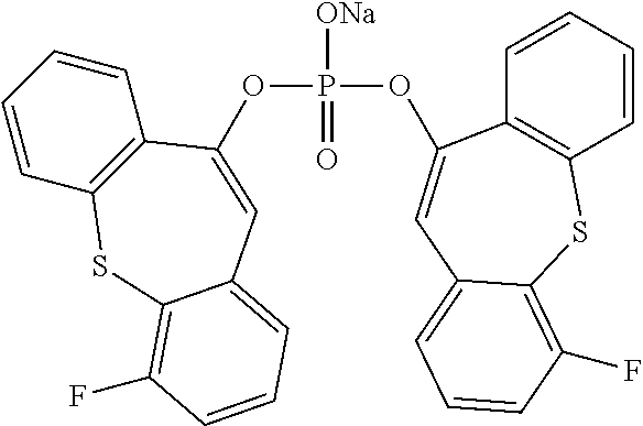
P([ONa])(=O)(OC1=CC2=CC=CC(F)=C2SC2=C1C=CC=C2)OC1=CC2=CC=CC(F)=C2SC2=C1C=CC=C2
